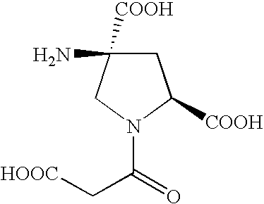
C1C([COOH])(N)CN(C(C[HOOC])=O)C1[COOH]
